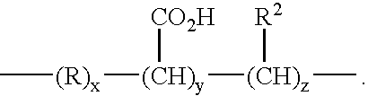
C[(R)x][(CH)y]([(CH)z]([R2])C)[CO2H]
